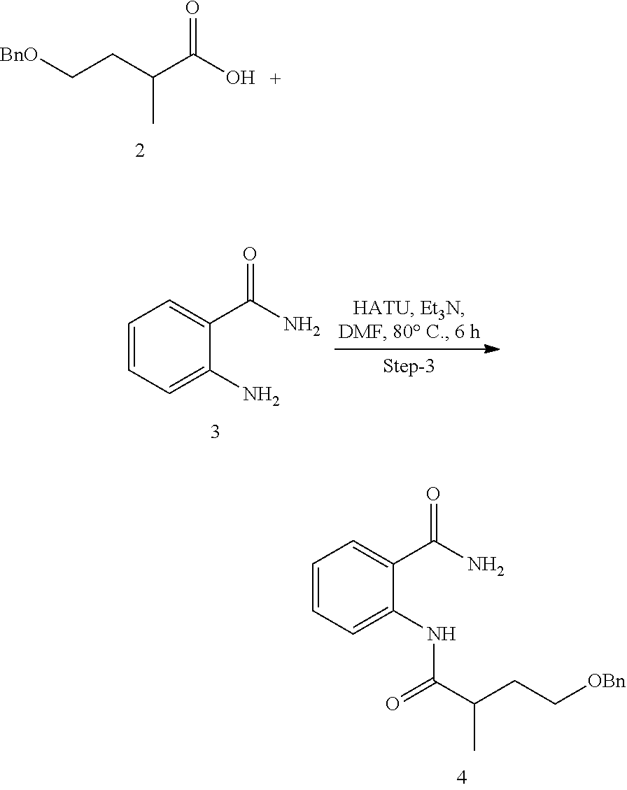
[BnO]CCC(C(O)=O)C.C1=CC=C(NC(C(CC[OBn])C)=O)C(C(N)=O)=C1.C1=CC=C(N)C(C(N)=O)=C1
